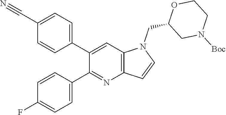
C1=C(C#N)C=CC(C2=CC3=C(N=C2C2=CC=C(F)C=C2)C=CN3CC2CN([Boc])CCO2)=C1
